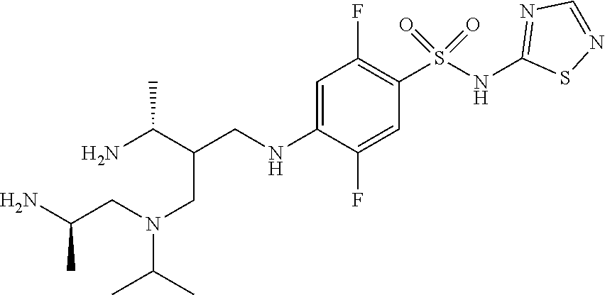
C1=C(NCC(C(N)C)CN(CC(N)C)C(C)C)C(F)=CC(S(NC2=NC=NS2)(=O)=O)=C1F
